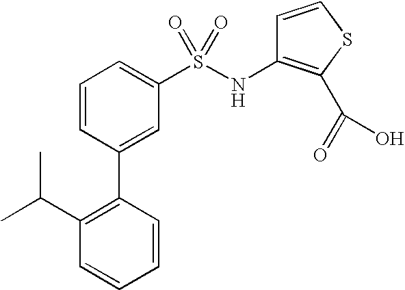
C1=CC(C2=C(C(C)C)C=CC=C2)=CC(S(NC2=C(C(=O)O)SC=C2)(=O)=O)=C1
